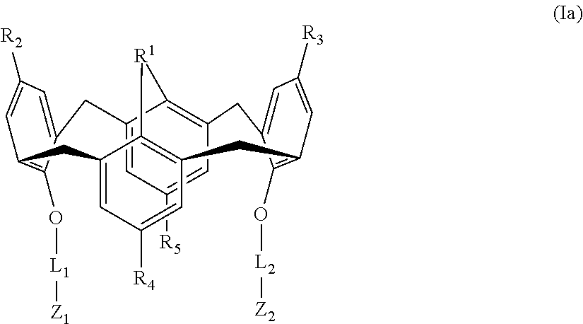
C1([R5])=CC2=C3C(=C1)CC1=CC([R2])=CC(=C1O[L1][Z1])CC1=CC([R4])=CC(=C1[R1]3)CC1=C(O[L2][Z2])C(=CC([R3])=C1)C2
